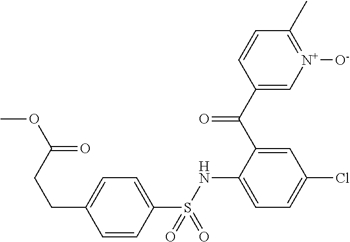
C1(S(NC2=CC=C(Cl)C=C2C(=O)C2=C[N+]([O-])=C(C)C=C2)(=O)=O)=CC=C(CCC(OC)=O)C=C1
